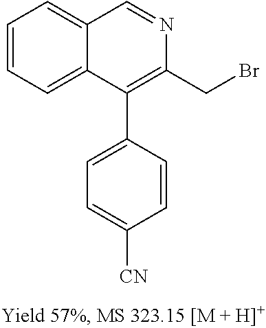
C1=CC=C2C(=C1)C=NC(CBr)=C2C1=CC=C([CN])C=C1
